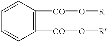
C1=CC=CC([CO]O[R])=C1[CO]O[R]
